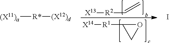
[X13][R2]C=C.[X14][R1]C1OC1.[(X11)a][R*][(X12)d].I
